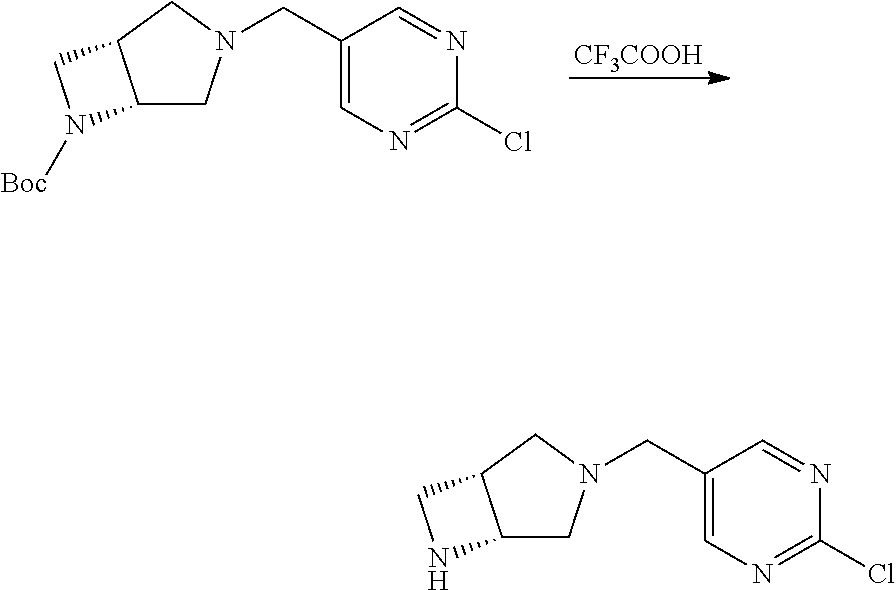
[CF3COOH].C1(CN2CC3C(C2)CN3[Boc])=CN=C(Cl)N=C1.C1(CN2CC3C(C2)CN3)=CN=C(Cl)N=C1
